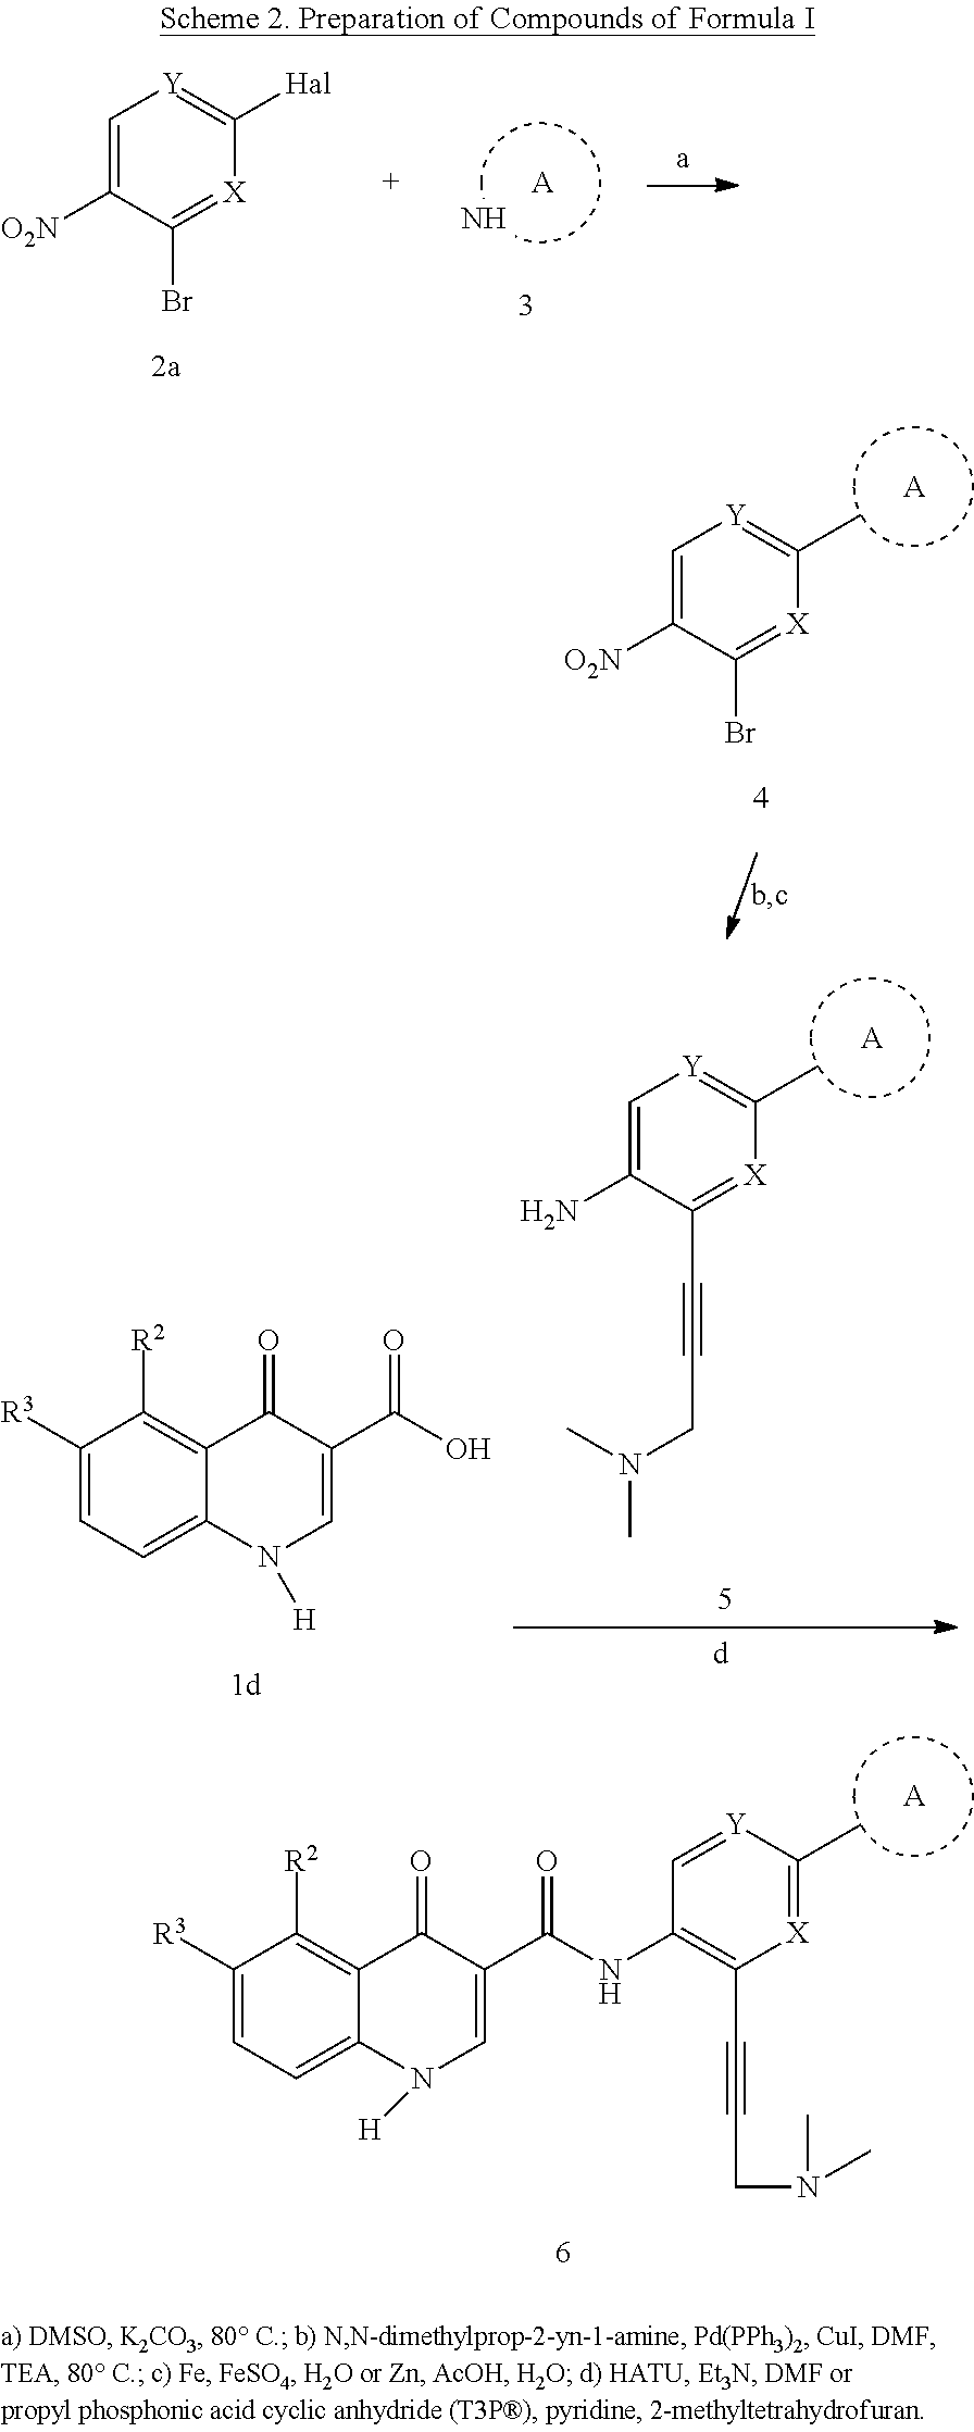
C1=C([O2N])C(Br)=[X]C(C)=[Y]1.[A].C1=C(N)C(C#CCN(C)C)=[X]C(C)=[Y]1.[A].C1([R3])=CC=C2C(=C1[R2])C(=O)C(C(O)=O)=CN2[H].[A].C1=[Y]C(C)=[X]C(C#CCN(C)C)=C1NC(C1=CN([H])C2=CC=C([R3])C([R2])=C2C1=O)=O.[A].C1=C([O2N])C(Br)=[X]C([Hal])=[Y]1.N
